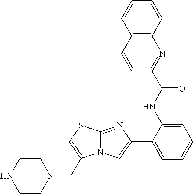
C1(C2=CC=CC=C2NC(C2=NC3=C(C=C2)C=CC=C3)=O)=CN2C(=N1)SC=C2CN1CCNCC1
